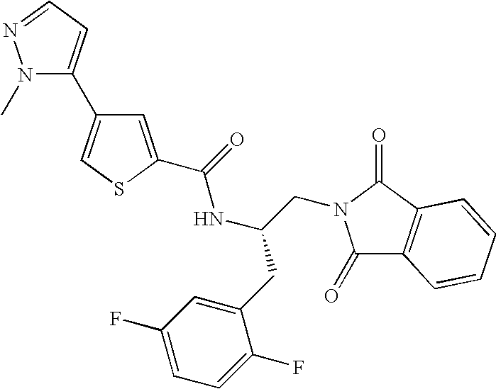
C1=C(C(=O)NC(CN2C(=O)C3=C(C2=O)C=CC=C3)CC2=CC(F)=CC=C2F)SC=C1C1=CC=NN1C
